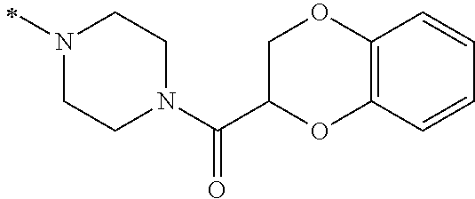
N1(C)CCN(C(C2OC3=C(OC2)C=CC=C3)=O)CC1
